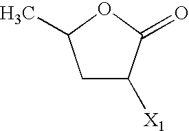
C1C([X1])C(=O)OC1C
